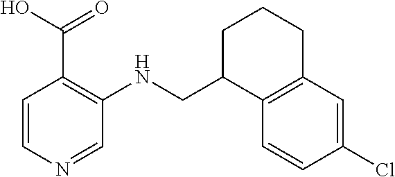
C1=CN=CC(NCC2C3=C(CCC2)C=C(Cl)C=C3)=C1C(O)=O
